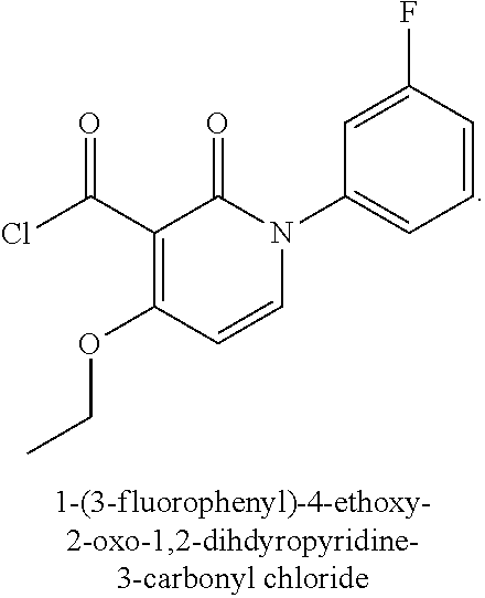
C1=CC(F)=CC(N2C(=O)C(C(Cl)=O)=C(OCC)C=C2)=C1
